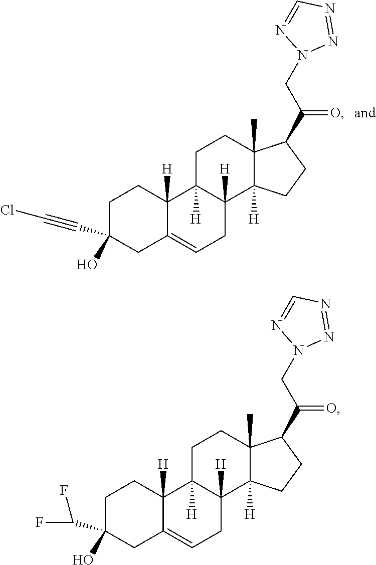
C12(C)C(C(CN3N=NC=N3)=O)CCC1([H])C1([H])CC=C3C([H])(C1([H])CC2)CCC(C#CCl)(O)C3.C12(C)C(C(CN3N=NC=N3)=O)CCC1([H])C1([H])CC=C3C([H])(C1([H])CC2)CCC(C(F)F)(O)C3
